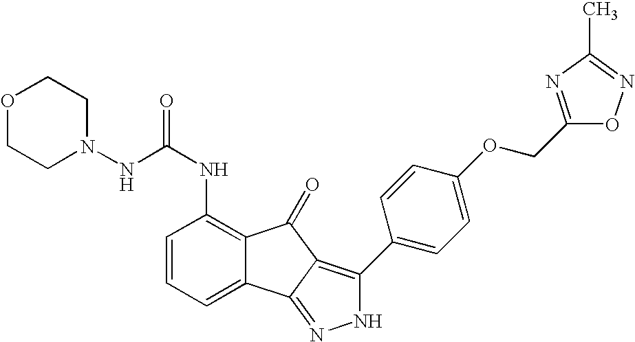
N(C(NC1=C2C(=CC=C1)C1=NNC(C3=CC=C(OCC4=NC(C)=NO4)C=C3)=C1C2=O)=O)N1CCOCC1
